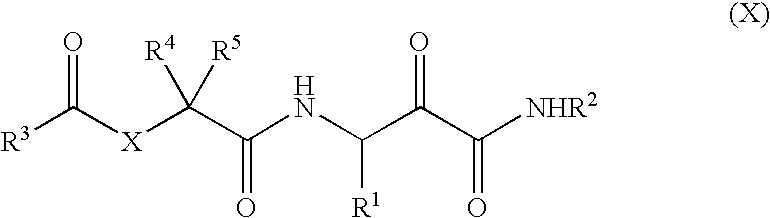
[R3]C([X]C(C(NC(C(C([NHR2])=O)=O)[R1])=O)([R5])[R4])=O
